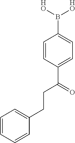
C1=CC(C(=O)CCC2=CC=CC=C2)=CC=C1B([HO])[HO]
